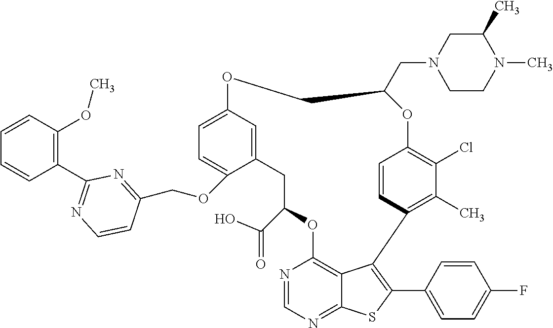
C12=CC(=CC=C1OCC1=NC(C3=C(OC)C=CC=C3)=NC=C1)OCC(CN1CCN(C)C(C)C1)OC1=C(Cl)C(C)=C(C3=C(C4=CC=C(F)C=C4)SC4=NC=NC(=C43)OC(C(=O)O)C2)C=C1
